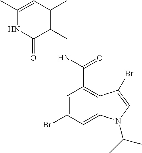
N1C(C)=CC(C)=C(CNC(C2=C3C(=CC(Br)=C2)N(C(C)C)C=C3Br)=O)C1=O
